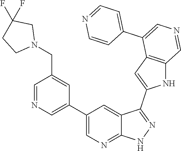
C1(C2=CN=CC(CN3CC(F)(F)CC3)=C2)=CN=C2C(=C1)C(C1=CC3=C(N1)C=NC=C3C1=CC=NC=C1)=NN2
